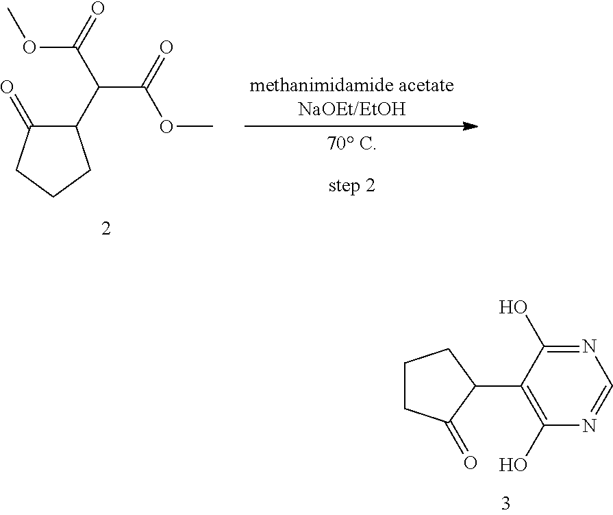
C1(C(C(=O)OC)C(=O)OC)C(=O)CCC1.C1(C2CCCC2=O)=C(O)N=CN=C1O
